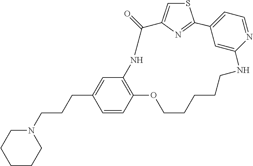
S1C=C2N=C1C1=CC=NC(=C1)NCCCCCOC1=C(NC2=O)C=C(CCCN2CCCCC2)C=C1
